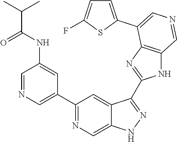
C1(C2=CN=CC(NC(=O)C(C)C)=C2)=NC=C2C(=C1)C(C1=NC3=C(N1)C=NC=C3C1=CC=C(F)S1)=NN2
